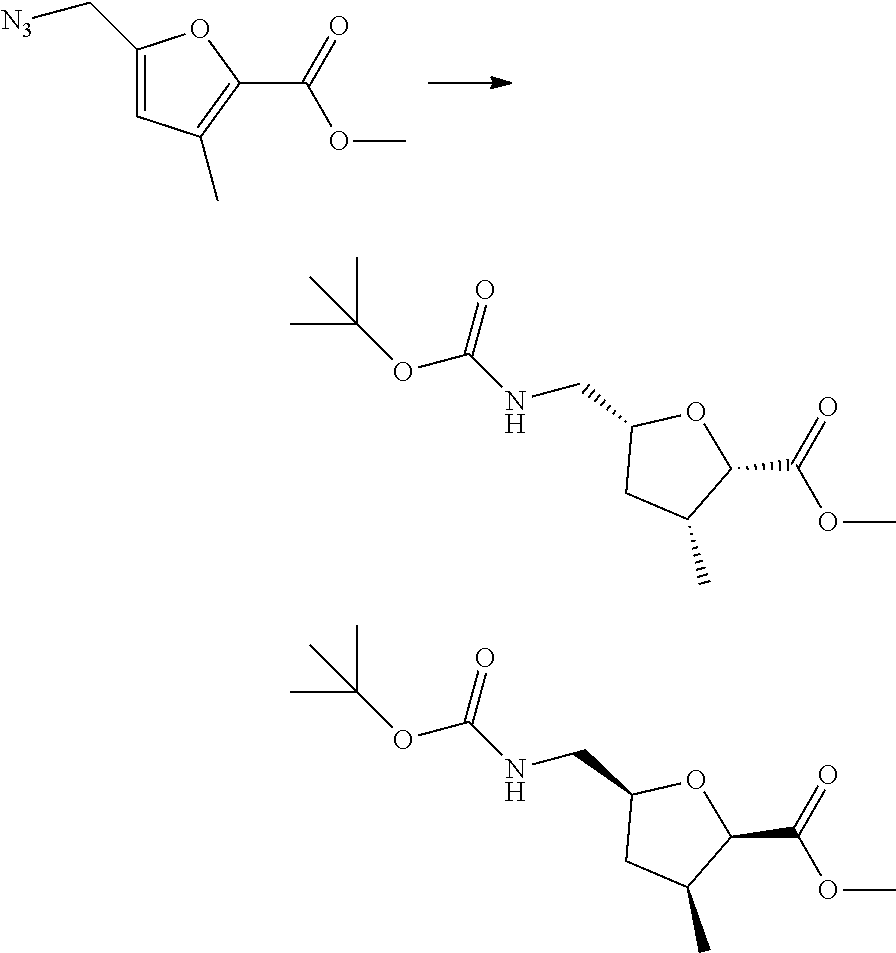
C1(C[N3])=CC(C)=C(C(=O)OC)O1.C1(CNC(OC(C)(C)C)=O)CC(C)C(C(=O)OC)O1.C1(CNC(OC(C)(C)C)=O)CC(C)C(C(=O)OC)O1
